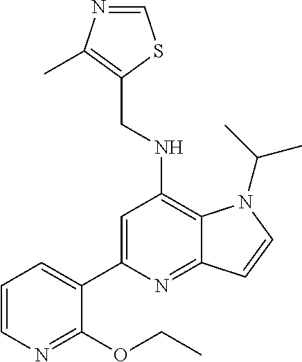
C1=NC(C)=C(CNC2=C3C(=NC(C4=CC=CN=C4OCC)=C2)C=CN3C(C)C)S1
